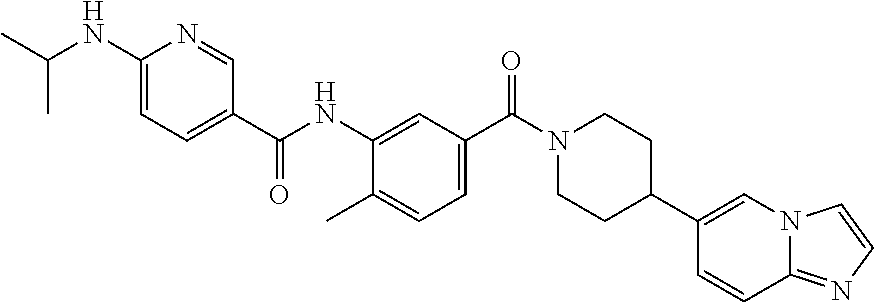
CC(NC1=CC=C(C(NC2=CC(C(N3CCC(C4=CN5C(=NC=C5)C=C4)CC3)=O)=CC=C2C)=O)C=N1)C
